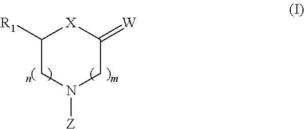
C1([R1])CN([Z])CC(=[W])[X]1
